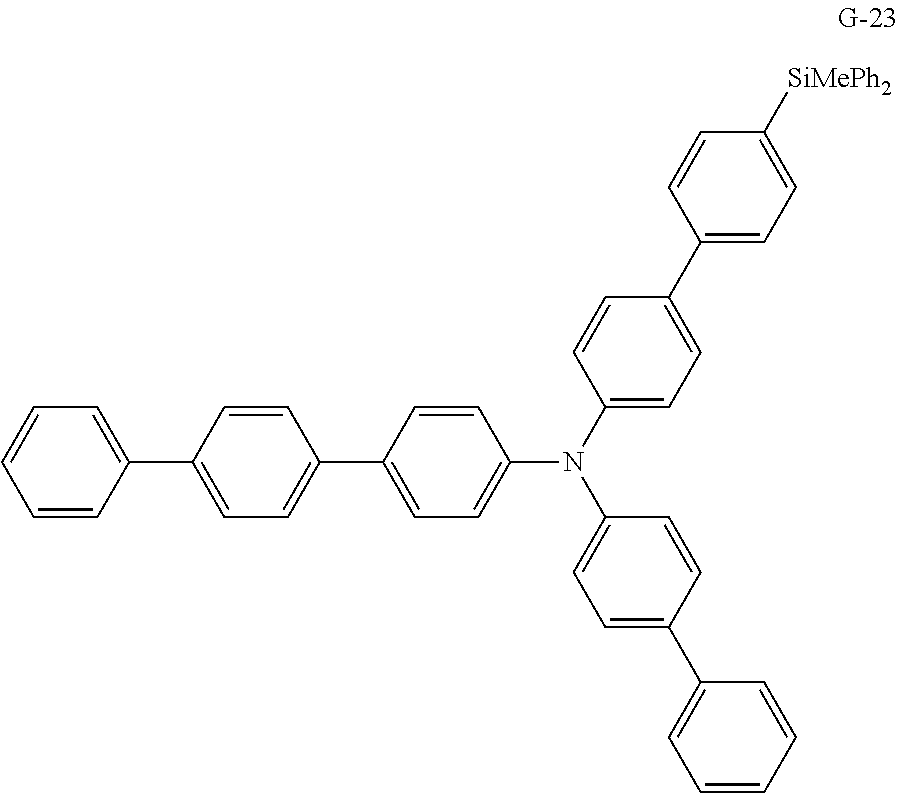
C1(N(C2=CC=C(C3=CC=CC=C3)C=C2)C2=CC=C(C3=CC=C([SiMePh2])C=C3)C=C2)=CC=C(C2=CC=C(C3=CC=CC=C3)C=C2)C=C1
